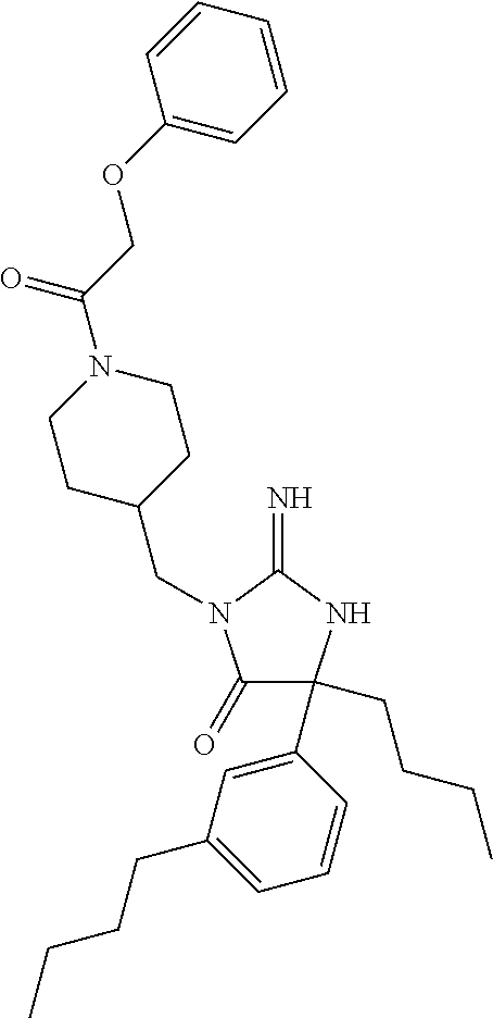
C1(=O)C(CCCC)(C2=CC(CCCC)=CC=C2)NC(=N)N1CC1CCN(C(COC2=CC=CC=C2)=O)CC1
